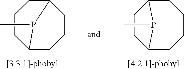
C12CCCC(CCC1)P2C.C12CCCCC(CC1)P2C
